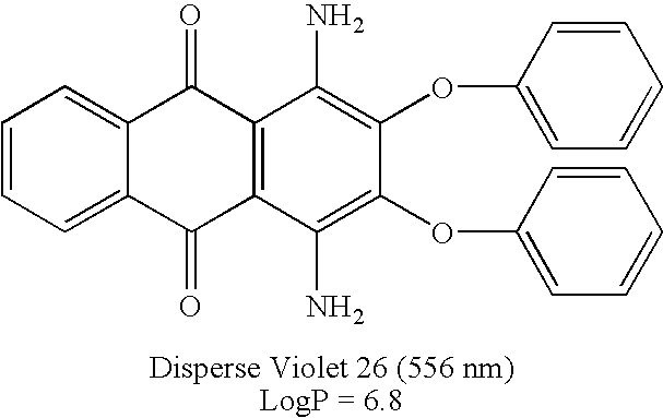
C1=CC=C2C(=C1)C(=O)C1=C(C2=O)C(N)=C(OC2=CC=CC=C2)C(OC2=CC=CC=C2)=C1N
